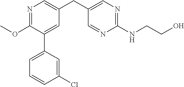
C1(OC)=NC=C(CC2=CN=C(NCCO)N=C2)C=C1C1=CC=CC(Cl)=C1
